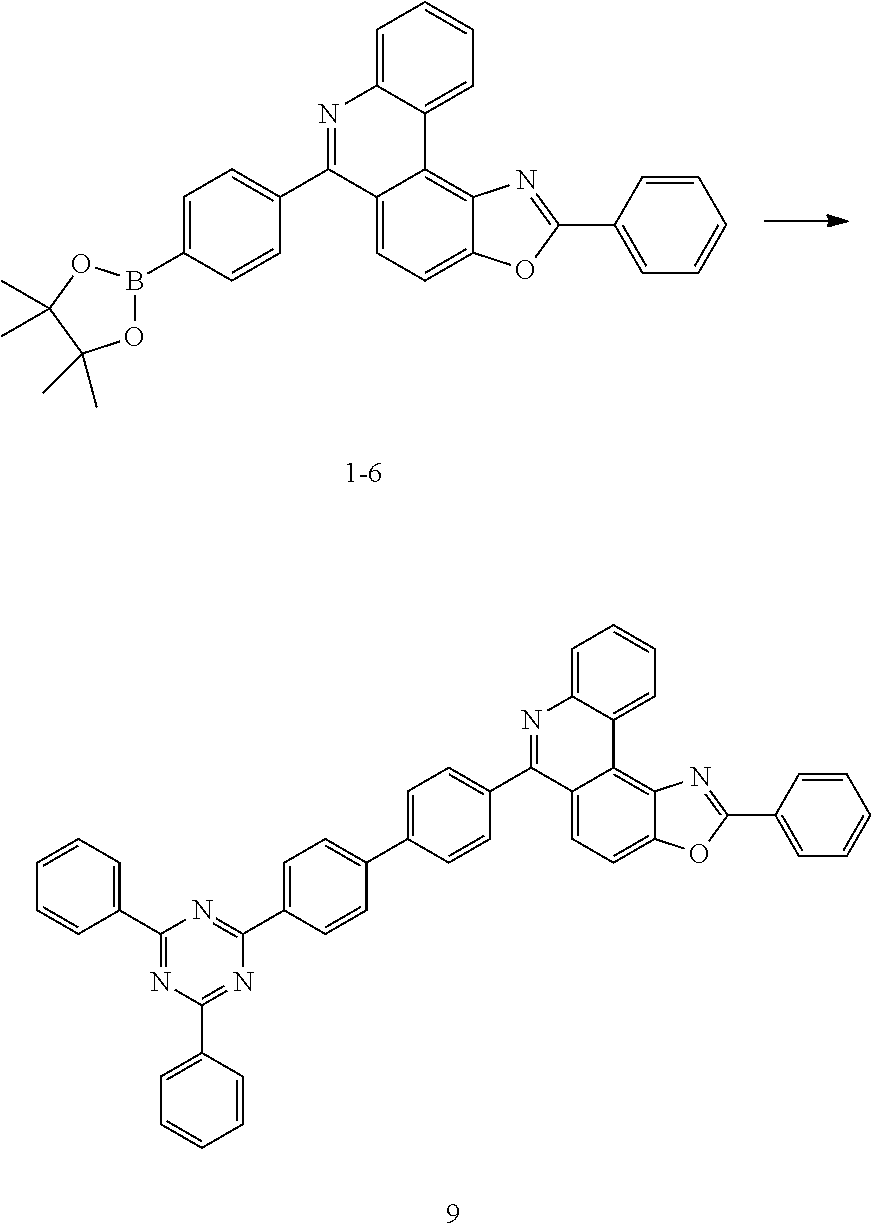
C12=CC=C3C(=C1C1=CC=CC=C1N=C2C1=CC=C(B2OC(C)(C)C(C)(C)O2)C=C1)N=C(C1=CC=CC=C1)O3.C12=CC=C3C(=C1C1=CC=CC=C1N=C2C1=CC=C(C2=CC=C(C4=NC(C5=CC=CC=C5)=NC(C5=CC=CC=C5)=N4)C=C2)C=C1)N=C(C1=CC=CC=C1)O3
